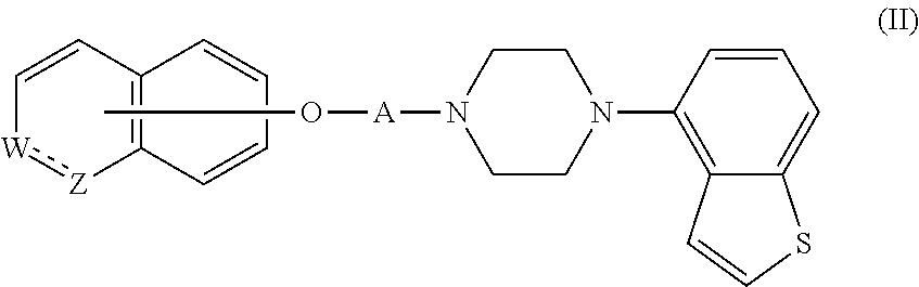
C12=C(C=CC=C1)[Z]:[W]C=C2.CO[A]N1CCN(C2=C3C(=CC=C2)SC=C3)CC1
